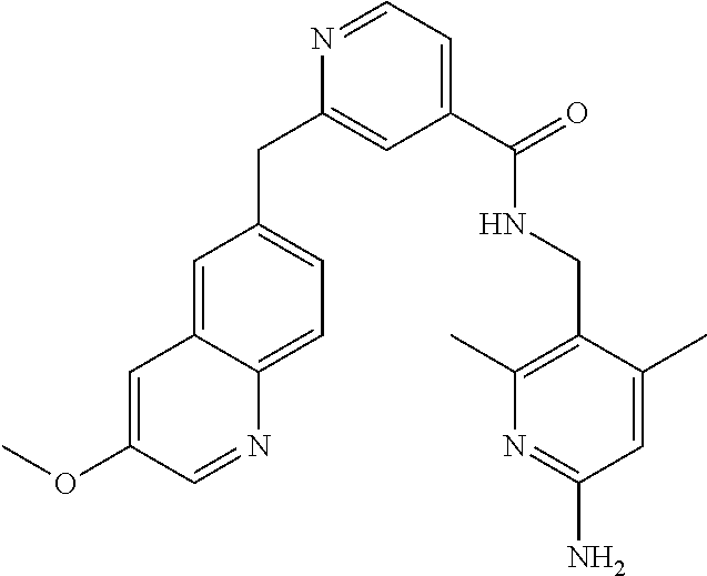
C1(C(=O)NCC2=C(C)N=C(N)C=C2C)=CC=NC(CC2=CC=C3C(=C2)C=C(OC)C=N3)=C1
